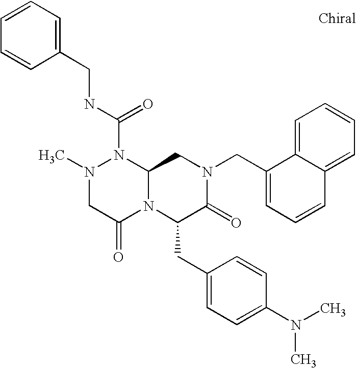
C(N1N(C)CC(=O)N2C1CN(CC1=CC=CC3=CC=CC=C13)C(=O)C2CC1=CC=C(N(C)C)C=C1)(=O)NCC1=CC=CC=C1
